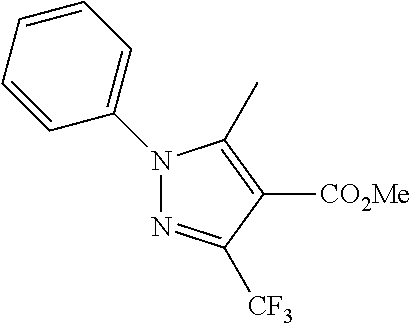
N1(C2=CC=CC=C2)N=C([CF3])C([CO2Me])=C1C
